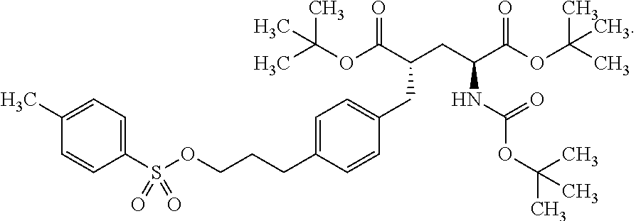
C1(S(OCCCC2=CC=C(CC(C(OC(C)(C)C)=O)CC(C(OC(C)(C)C)=O)NC(OC(C)(C)C)=O)C=C2)(=O)=O)=CC=C(C)C=C1
